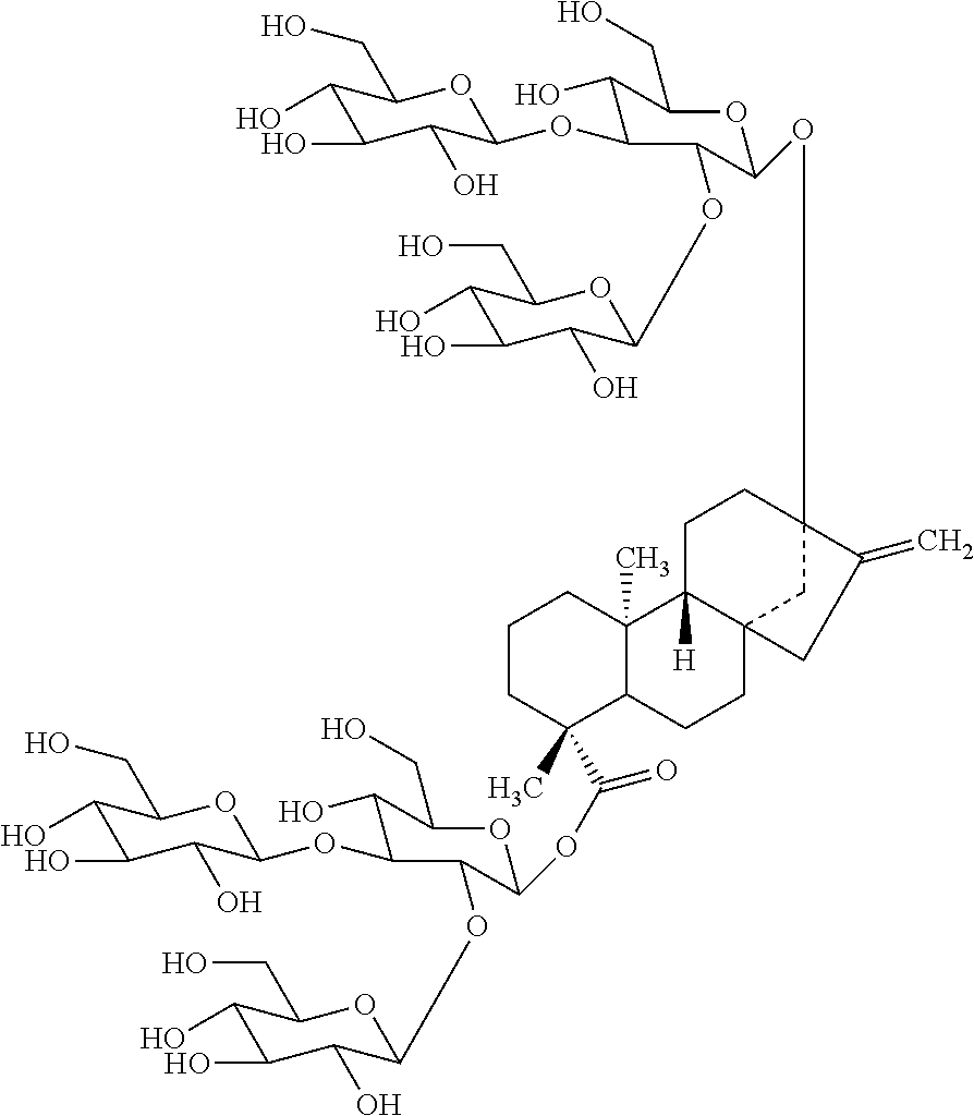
C1(O)C(CO)OC(OC2C(O)C(CO)OC(OC(=O)C3(C)C4C(C)(CCC3)C3([H])C5(CC4)CC(OC4C(OC6C(O)C(O)C(O)C(CO)O6)C(OC6C(O)C(O)C(O)C(CO)O6)C(O)C(CO)O4)(CC3)C(=C)C5)C2OC2C(O)C(O)C(O)C(CO)O2)C(O)C1O
